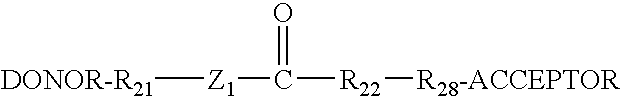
[DONOR-R21][Z1]C([R22][R28-ACCEPTOR])=O
